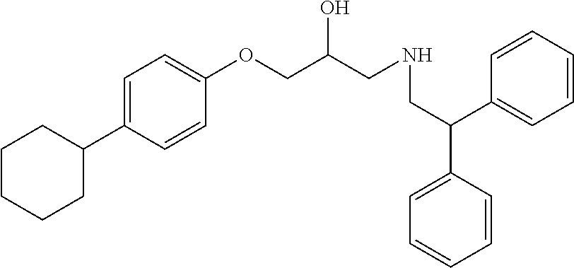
C1=CC=CC=C1C(CNCC(COC1=CC=C(C2CCCCC2)C=C1)O)C1=CC=CC=C1
